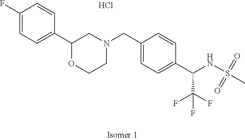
C1(F)=CC=C(C2OCCN(CC3=CC=C(C(NS(C)(=O)=O)C(F)(F)F)C=C3)C2)C=C1.Cl
